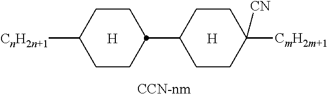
[H].C1CC([CnH2n+1])CCC1C1CCC([CN])([CmH2m+1])CC1.[H]
